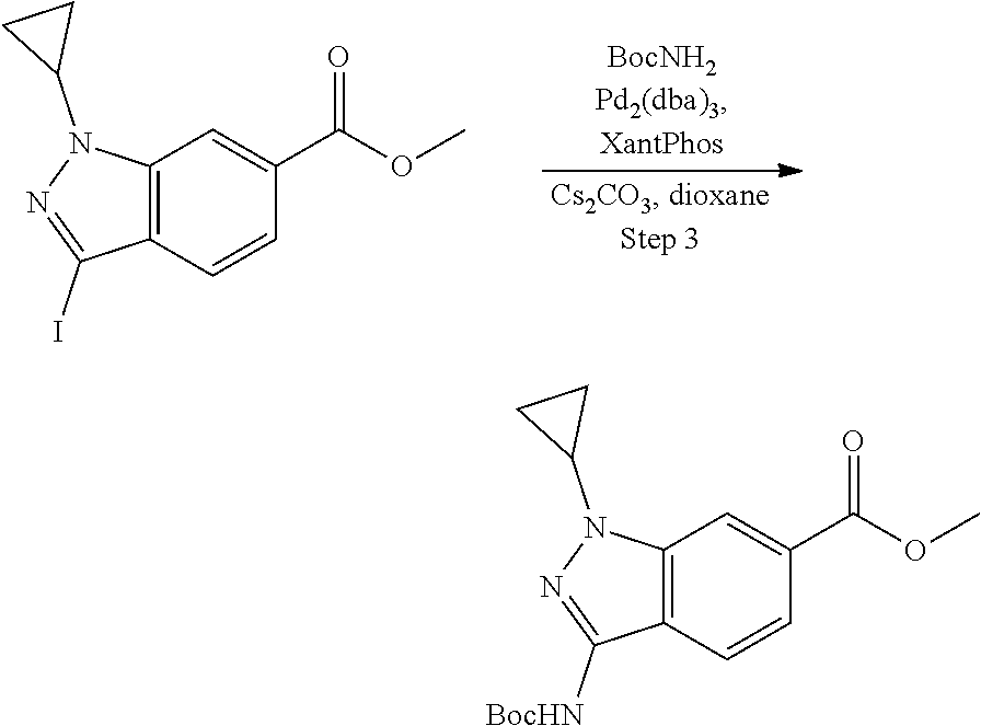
N1=C([BocHN])C2=C(N1C1CC1)C=C(C(=O)OC)C=C2.N1=C(I)C2=C(N1C1CC1)C=C(C(=O)OC)C=C2
